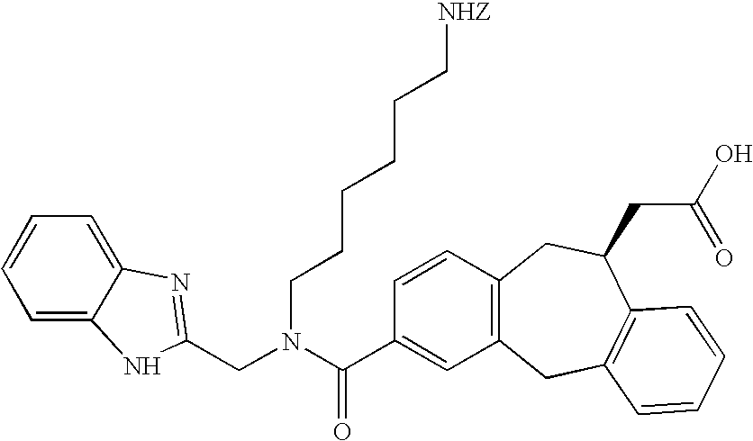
C1=CC=C2C(=C1)N=C(CN(C(C1=CC3=C(C=C1)CC(CC(=O)O)C1=C(C3)C=CC=C1)=O)CCCCCC[NHZ])N2
